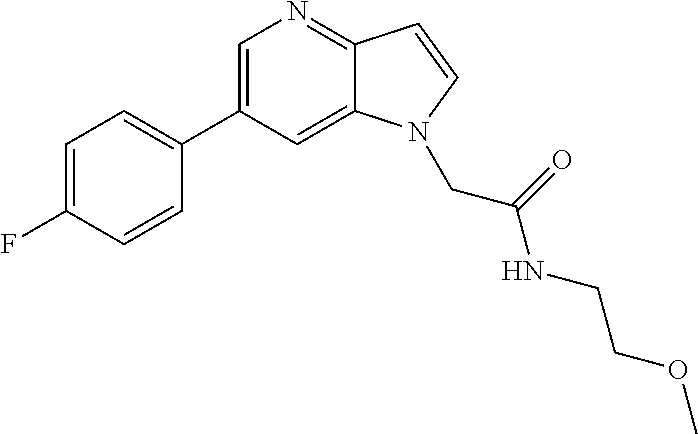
C1=C(F)C=CC(C2=CN=C3C(=C2)N(CC(NCCOC)=O)C=C3)=C1
